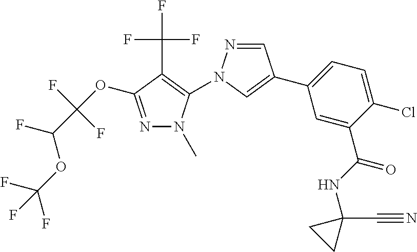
FC(C1=C(N2N=CC(C3=CC=C(Cl)C(C(NC4(C#N)CC4)=O)=C3)=C2)N(C)N=C1OC(C(F)OC(F)(F)F)(F)F)(F)F
